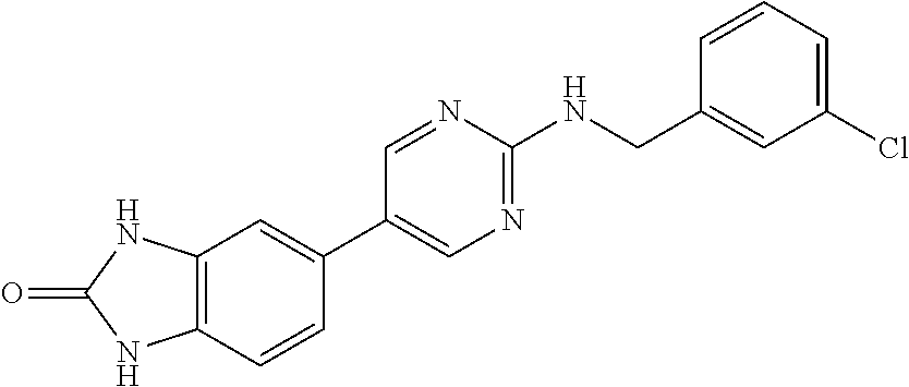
C12=C(C=CC(C3=CN=C(NCC4=CC(Cl)=CC=C4)N=C3)=C1)NC(=O)N2
